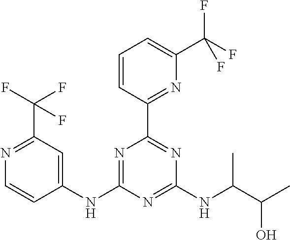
N1=C(NC2=CC(C(F)(F)F)=NC=C2)N=C(NC(C(C)O)C)N=C1C1=NC(C(F)(F)F)=CC=C1
